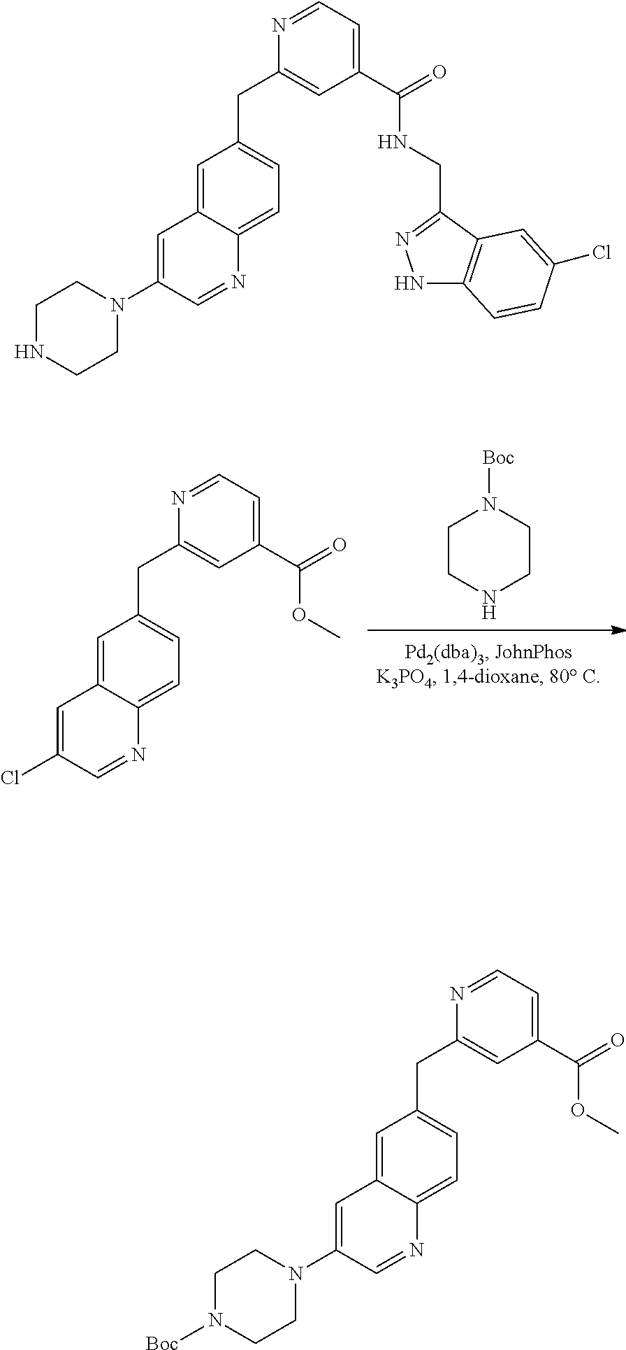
C1CNCCN1[Boc].C1=C2C(=CC=C1CC1=CC(C(=O)OC)=CC=N1)N=CC(Cl)=C2.C1=C2C(=CC=C1CC1=CC(C(=O)NCC3=NNC4=C3C=C(Cl)C=C4)=CC=N1)N=CC(N1CCNCC1)=C2.C1=C2C(=CC=C1CC1=CC(C(=O)OC)=CC=N1)N=CC(N1CCN([Boc])CC1)=C2
